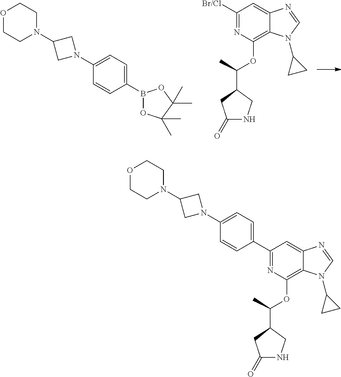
C1([Br/Cl])=NC(OC(C2CC(=O)NC2)C)=C2C(=C1)N=CN2C1CC1.O1CCN(C2CN(C3=CC=C(B4OC(C)(C)C(C)(C)O4)C=C3)C2)CC1.O1CCN(C2CN(C3=CC=C(C4=NC(OC(C5CC(=O)NC5)C)=C5C(=C4)N=CN5C4CC4)C=C3)C2)CC1
